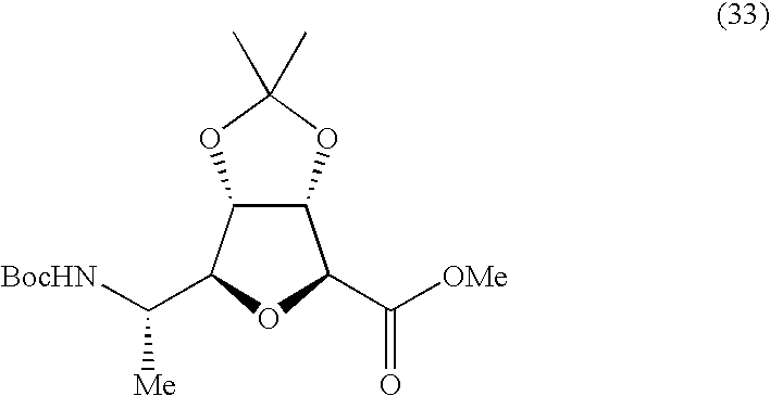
C12C(C(C([BocHN])[Me])OC1C([OMe])=O)OC(C)(C)O2
